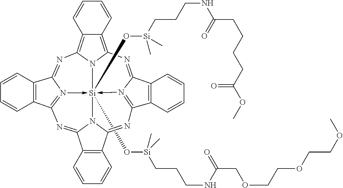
O([Si]123(O[Si](CCCNC(CCCCC(OC)=O)=O)(C)C)-N4=C5N=C6C7=C(C(=NC8=N->1C(=NC1=C9C(=C(N=C4C4=C5C=CC=C4)N12)C=CC=C9)C1=C8C=CC=C1)N63)C=CC=C7)[Si](CCCNC(=O)COCCOCCOC)(C)C
